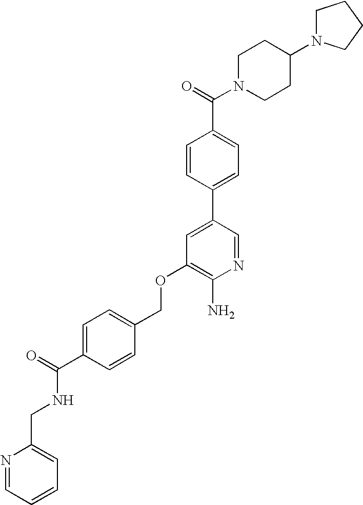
C(OC1=C(N)N=CC(C2=CC=C(C(=O)N3CCC(N4CCCC4)CC3)C=C2)=C1)C1=CC=C(C(=O)NCC2=CC=CC=N2)C=C1
